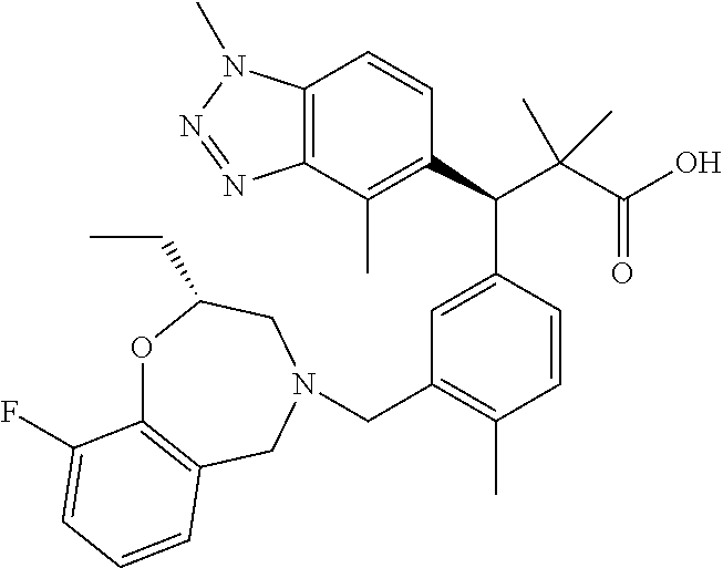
C1(C(C(C(O)=O)(C)C)C2=CC(CN3CC4=C(OC(CC)C3)C(F)=CC=C4)=C(C)C=C2)=C(C)C2=C(C=C1)N(C)N=N2
